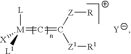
[M](=C=C([Z1][R1])[Z][R])([L])([L1])[X].[Y]
